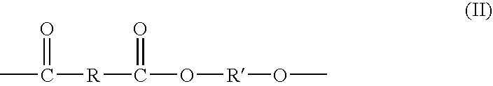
CC([R]C(O[R]OC)=O)=O
